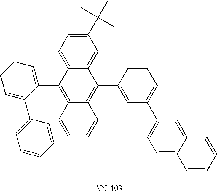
C1=C(C2=CC=CC=C2)C(C2=C3C(=C(C4=CC(C5=CC=C6C(=C5)C=CC=C6)=CC=C4)C4=CC(C(C)(C)C)=CC=C24)C=CC=C3)=CC=C1
